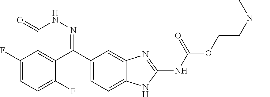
O(C(=O)NC1=NC2=CC(C3=NNC(=O)C4=C3C(F)=CC=C4F)=CC=C2N1)CCN(C)C
